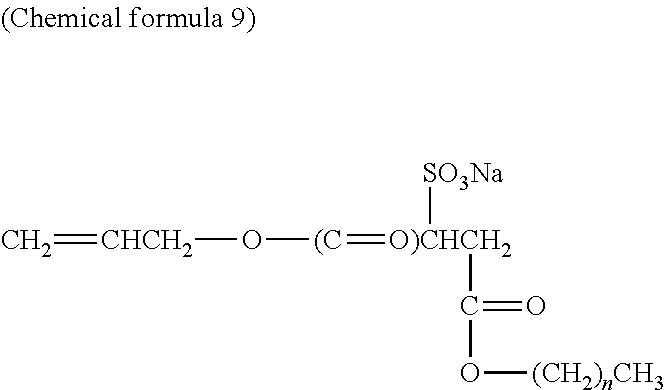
O([(C]=[O)CHCH2](C(=O)O[(CH2)nCH3])[SO3Na])[CHCH2]=C
